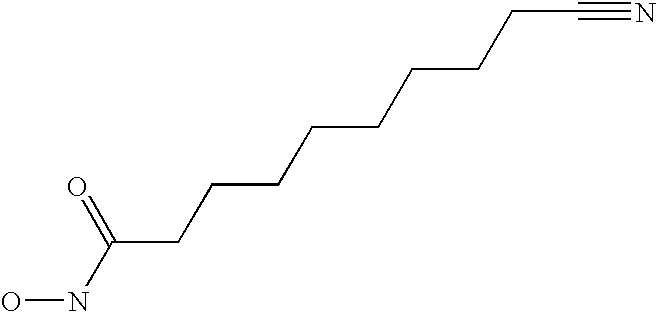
C(#N)CCCCCCCCC(NO)=O
